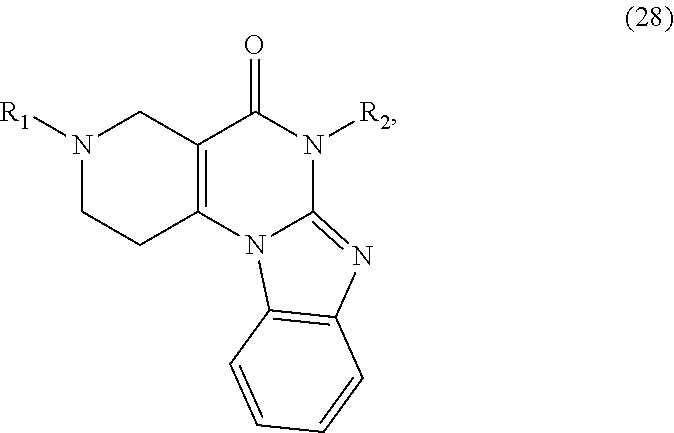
[R1]N1CCC2=C(C1)C(=O)N([R2])C1=NC3=C(N21)C=CC=C3
